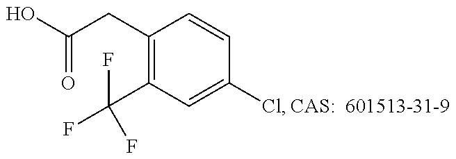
C(C1=C(C(F)(F)F)C=C(Cl)C=C1)C(=O)O
